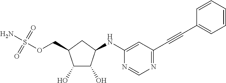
C1(O)C(O)C(NC2=CC(C#CC3=CC=CC=C3)=NC=N2)CC1COS(N)(=O)=O
